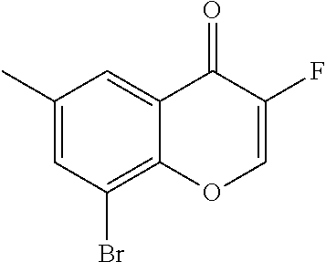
C1(C)=CC(Br)=C2C(=C1)C(=O)C(F)=CO2
